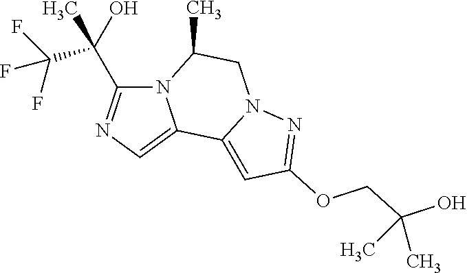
N12C(C(C(F)(F)F)(O)C)=NC=C1C1=CC(OCC(C)(O)C)=NN1CC2C
